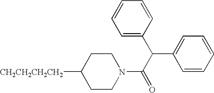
[CH2CH2CH2CH2]C1CCN(C(C(C2=CC=CC=C2)C2=CC=CC=C2)=O)CC1
